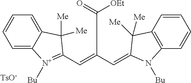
C1=C2C(=CC=C1)C([Me])([Me])C(C=C(C=C1C([Me])([Me])C3=C(C=CC=C3)N1[Bu])C(=O)[OEt])=[N+]2[Bu].[TsO-]
